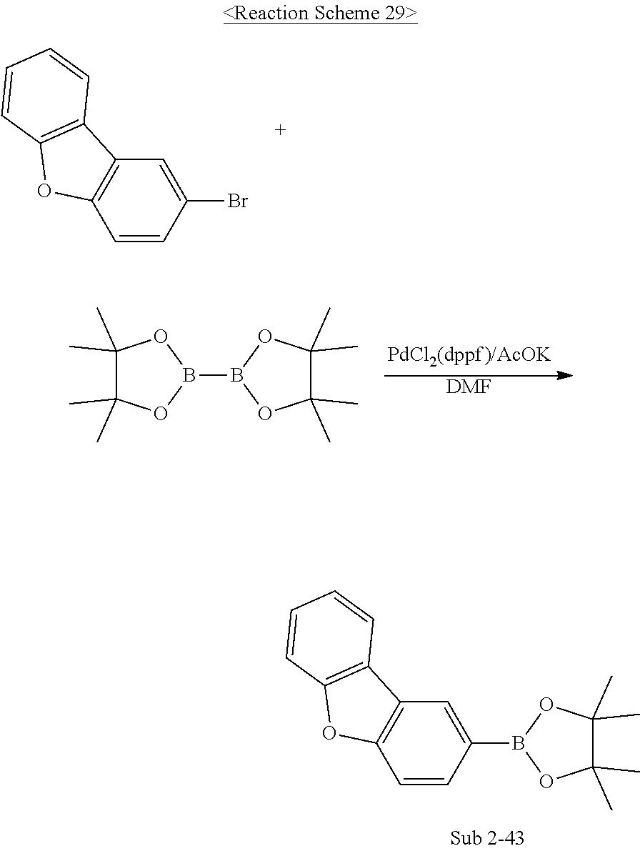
[DMF].B1(B2OC(C)(C)C(C)(C)O2)OC(C)(C)C(C)(C)O1.C12=C(C=CC(Br)=C1)OC1=C2C=CC=C1.C12=C(C=CC(B3OC(C)(C)C(C)(C)O3)=C1)OC1=C2C=CC=C1
